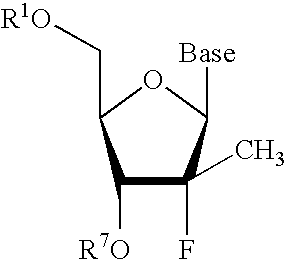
C1([R7O])C(F)(C)C([Base])OC1C[R1O]
